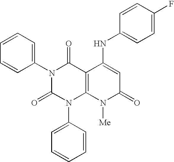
C1(N2C(=O)N(C3=CC=CC=C3)C3=C(C2=O)C(NC2=CC=C(F)C=C2)=CC(=O)N3[Me])=CC=CC=C1
